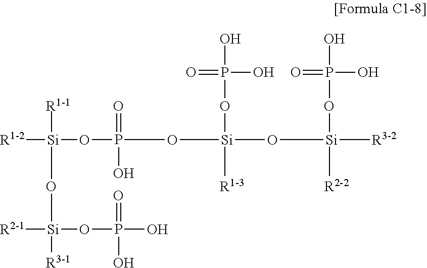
[R1-1][Si](O[Si]([R3-1])([R2-1])OP(=O)(O)O)(OP(O[Si](OP(O)(O)=O)([R1-3])O[Si](OP(O)(O)=O)([R2-2])[R3-2])(=O)O)[R1-2]
